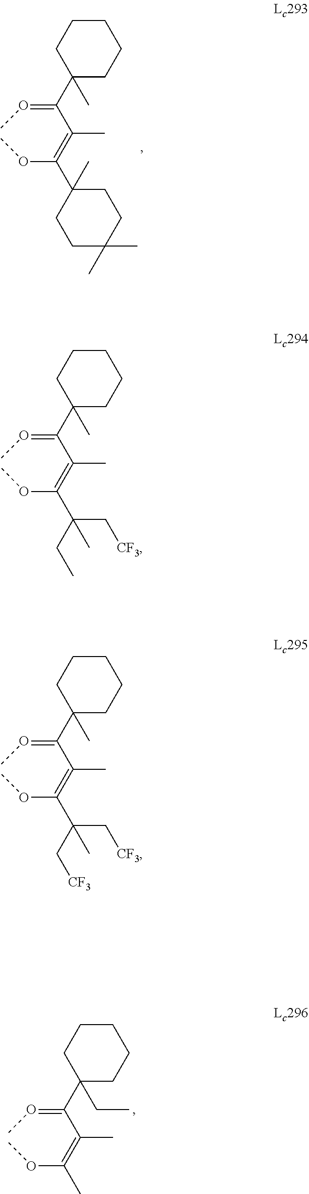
C1(C(=OC)C(=C(OC)C2(C)CCC(C)(C)CC2)C)(C)CCCCC1.C1(C(=OC)C(=C(OC)C(CC)(C[CF3])C)C)(C)CCCCC1.C1(C(=OC)C(=C(OC)C(C[CF3])(C[CF3])C)C)(C)CCCCC1.C1(C(=OC)C(=C(OC)C)C)(CC)CCCCC1
